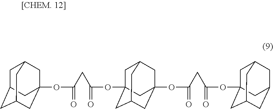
C1C2(OC(CC(=O)OC34CC5CC(CC(C3)C5)C4)=O)CC3CC(OC(CC(OC45CC6CC(CC(C4)C6)C5)=O)=O)(CC1C3)C2
